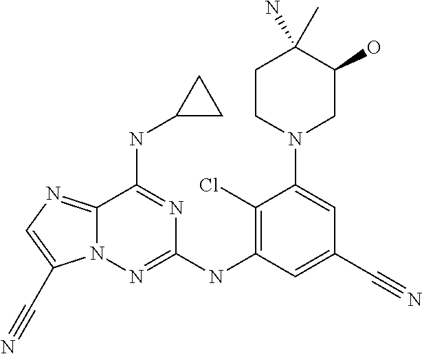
C1(Cl)=C(NC2=NN3C(=NC=C3C#N)C(NC3CC3)=N2)C=C(C#N)C=C1N1CC(O)C(C)(N)CC1
